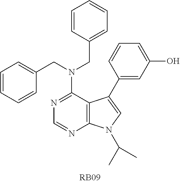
C12=C(C(N(CC3=CC=CC=C3)CC3=CC=CC=C3)=NC=N1)C(C1=CC(O)=CC=C1)=CN2C(C)C
